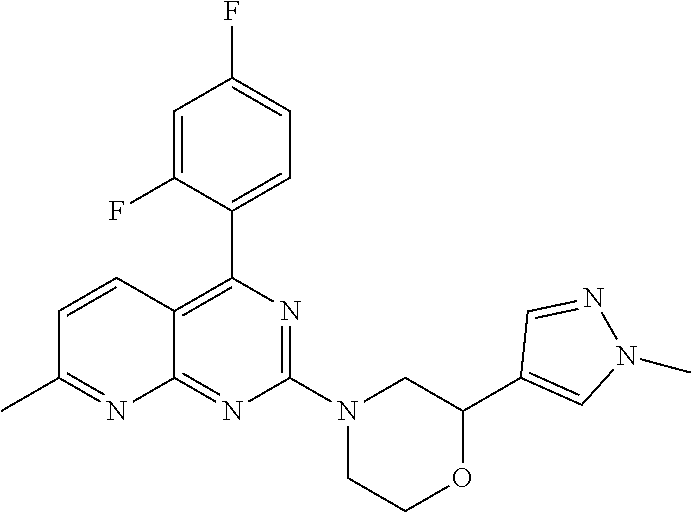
N1=C(N2CC(C3=CN(C)N=C3)OCC2)N=C2C(=C1C1=CC=C(F)C=C1F)C=CC(C)=N2
